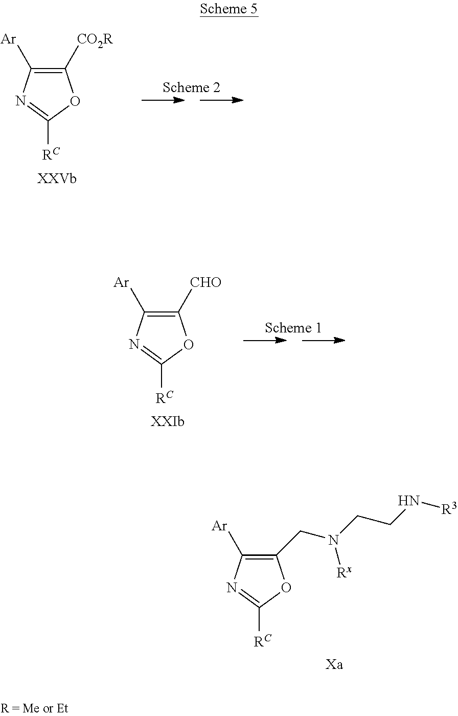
C1(CN(CCN[R3])[Rx])=C([Ar])N=C([RC])O1.C1([CO2R])=C([Ar])N=C([RC])O1.C1([CHO])=C([Ar])N=C([RC])O1
